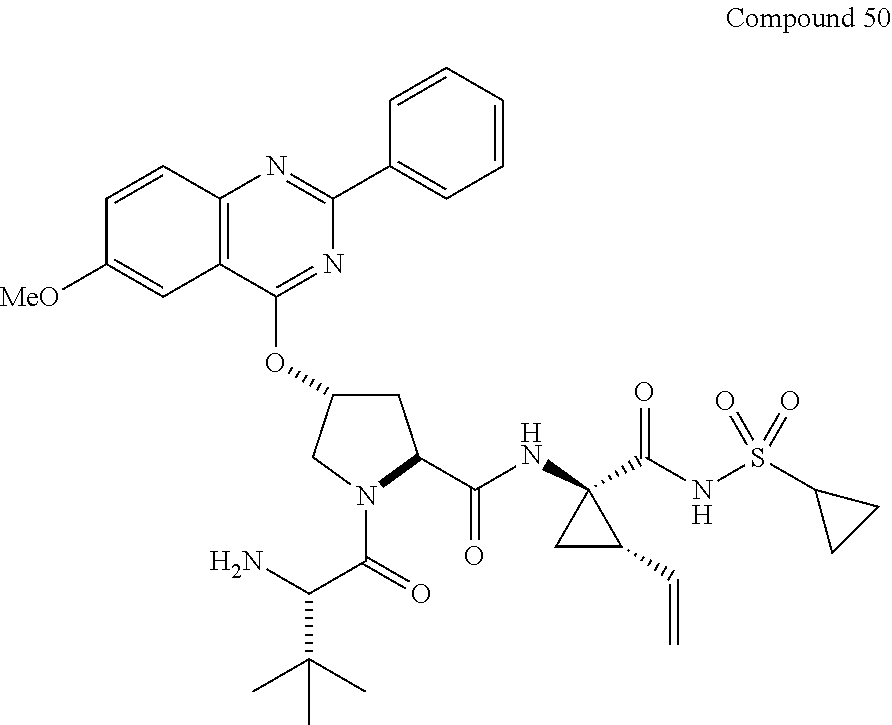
C1C(OC2=NC(C3=CC=CC=C3)=NC3=C2C=C([MeO])C=C3)CN(C(=O)C(N)C(C)(C)C)C1C(NC1(C(NS(C2CC2)(=O)=O)=O)CC1C=C)=O
